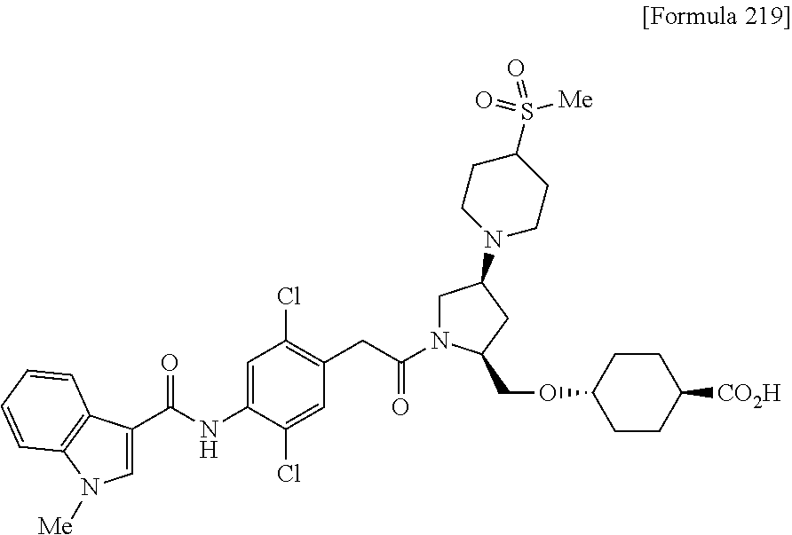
C1(C(NC2=CC(Cl)=C(CC(N3CC(N4CCC(S([Me])(=O)=O)CC4)CC3COC3CCC([CO2H])CC3)=O)C=C2Cl)=O)=CN([Me])C2=C1C=CC=C2
